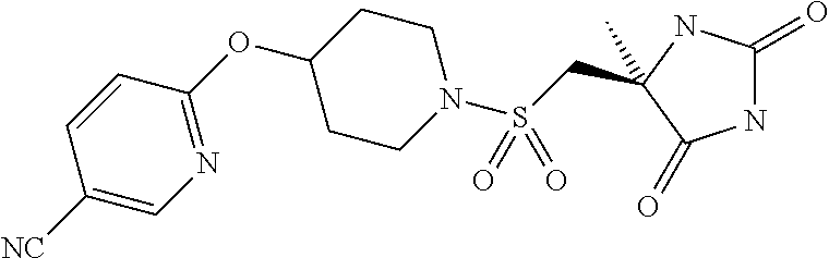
C1(C)(CS(N2CCC(OC3=NC=C([NC])C=C3)CC2)(=O)=O)NC(=O)NC1=O
